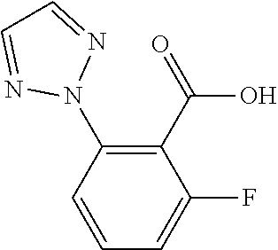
N1=CC=NN1C1=C(C(=O)O)C(F)=CC=C1
